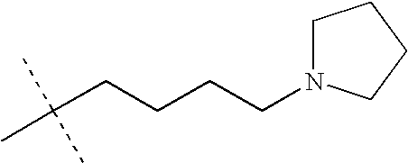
C(CCCCN1CCCC1)(C)(C)C
